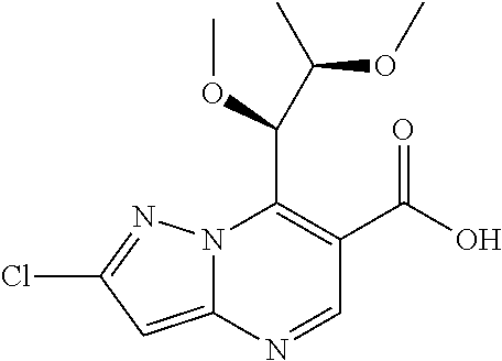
N12C(=CC(Cl)=N1)N=CC(C(O)=O)=C2C(OC)C(C)OC
